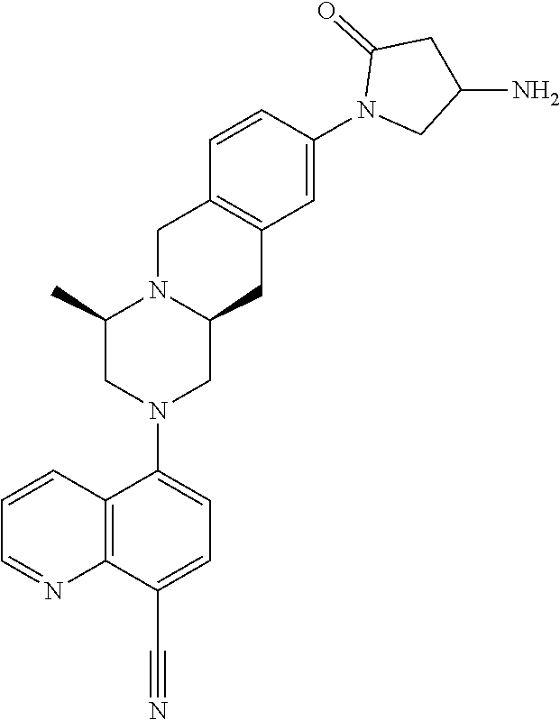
C1(N2CC(N)CC2=O)=CC2=C(C=C1)CN1C(C2)CN(C2=CC=C(C#N)C3=C2C=CC=N3)CC1C
